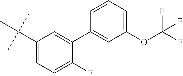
C1(C(C)(C)C)=CC=C(F)C(C2=CC(OC(F)(F)F)=CC=C2)=C1
